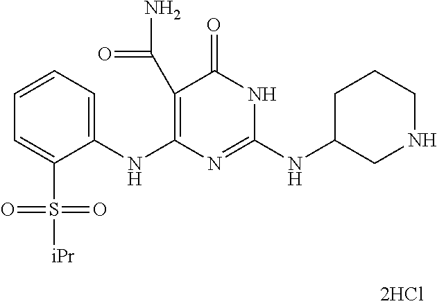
C1(C(N)=O)=C(NC2=CC=CC=C2S([iPr])(=O)=O)N=C(NC2CNCCC2)NC1=O
